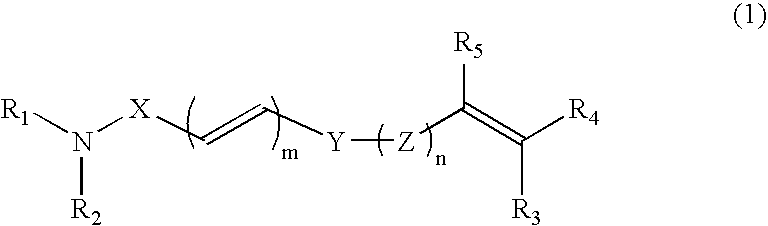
[R1]N([X]C=C[Y][Z]C(=C([R4])[R3])[R5])[R2]
